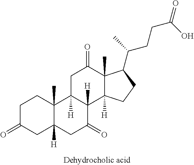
C1C(=O)CC2([H])C(C)(C1)C1([H])C([H])(C(=O)C2)C2([H])C(C)(C(=O)C1)C(C(CCC(=O)O)C)CC2
